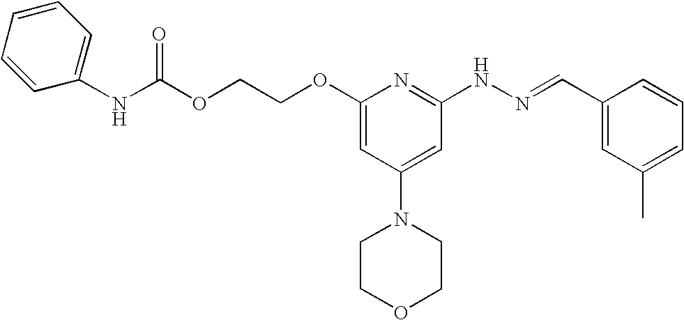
O(CCOC1=CC(N2CCOCC2)=CC(NN=CC2=CC(C)=CC=C2)=N1)C(NC1=CC=CC=C1)=O
